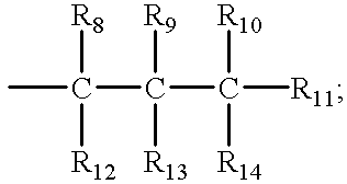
CC(C(C([R11])([R10])[R14])([R9])[R13])([R8])[R12]
